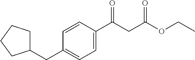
C1=CC(C(CC(OCC)=O)=O)=CC=C1CC1CCCC1
